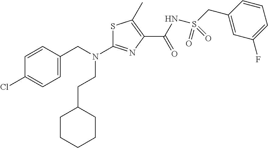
S1C(N(CC2=CC=C(Cl)C=C2)CCC2CCCCC2)=NC(C(NS(CC2=CC(F)=CC=C2)(=O)=O)=O)=C1C
